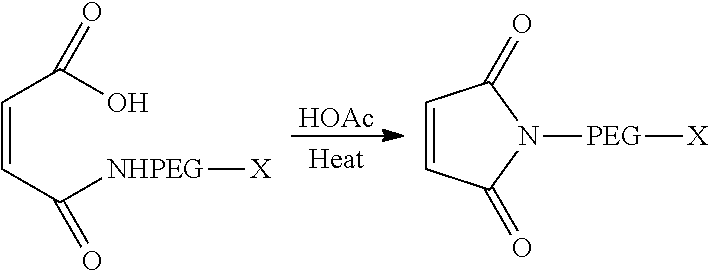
C(=CC([NHPEG][X])=O)C(O)=O.C1=CC(=O)N([PEG][X])C1=O.[HOAc]
